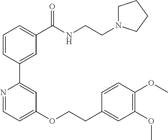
C1=CC(C2=CC(OCCC3=CC(OC)=C(OC)C=C3)=CC=N2)=CC(C(NCCN2CCCC2)=O)=C1
